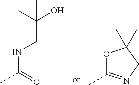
O1C(C)=NCC1(C)C.N(C(=O)C)CC(C)(O)C
